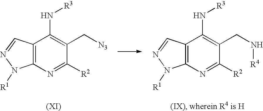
C12=C(N=C([R2])C(CN[R4])=C1N[R3])N([R1])N=C2.C12=C(N=C([R2])C(C[N3])=C1N[R3])N([R1])N=C2
